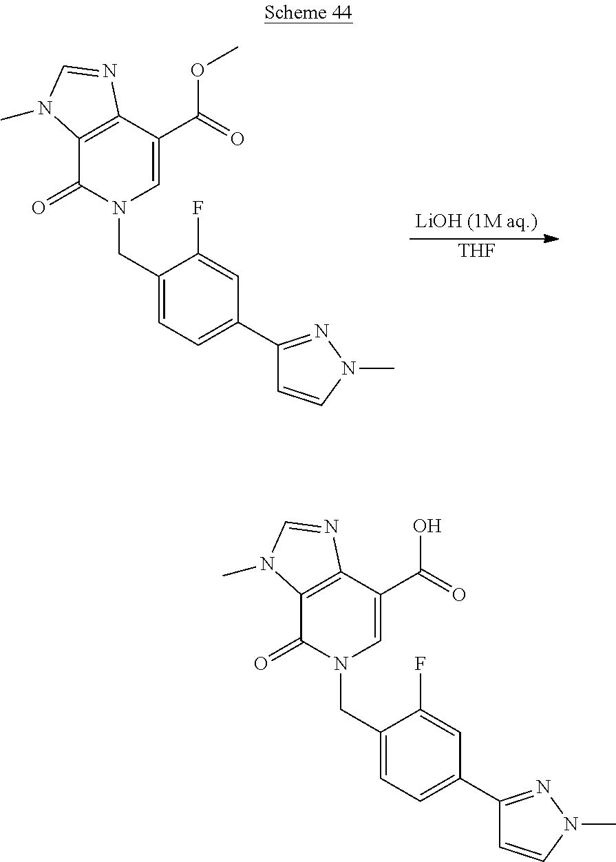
C1(CN2C(=O)C3=C(C(C(=O)O)=C2)N=CN3C)=CC=C(C2=NN(C)C=C2)C=C1F.C1(CN2C(=O)C3=C(C(C(=O)OC)=C2)N=CN3C)=CC=C(C2=NN(C)C=C2)C=C1F.[THF]
